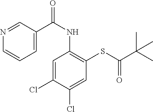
C1=C(Cl)C(Cl)=CC(SC(C(C)(C)C)=O)=C1NC(=O)C1=CC=CN=C1
